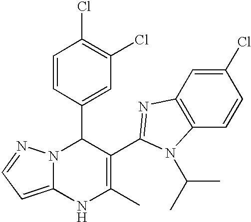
C1=CC(C2N3C(=CC=N3)NC(C)=C2C2=NC3=C(C=CC(Cl)=C3)N2C(C)C)=CC(Cl)=C1Cl
